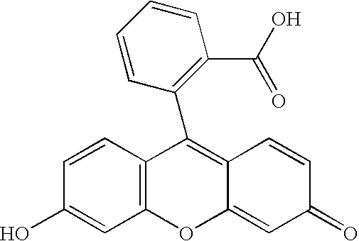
C12=C(C=CC(O)=C1)C(C1=C(C(O)=O)C=CC=C1)=C1C(=CC(=O)C=C1)O2
